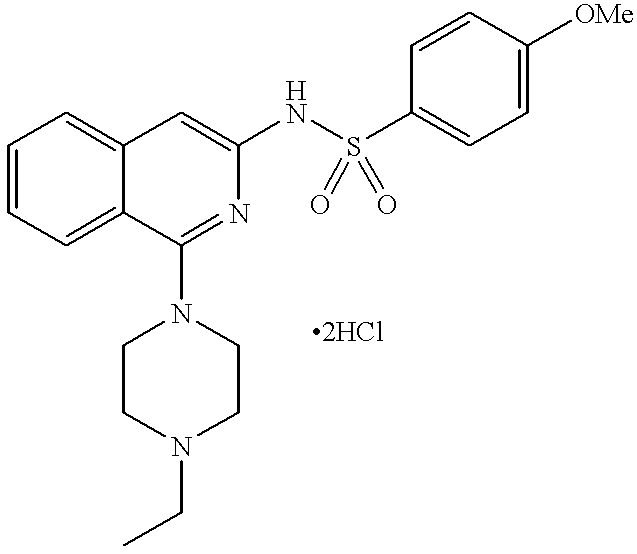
C1=CC=C2C(=C1)C=C(NS(C1=CC=C([OMe])C=C1)(=O)=O)N=C2N1CCN(CC)CC1
